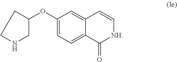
C1(OC2CCNC2)=CC=C2C(=C1)C=C[NH]C2=O
